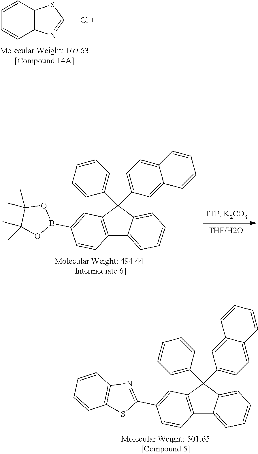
C1=CC2=C(C=C1)N=C([Cl +])S2.C12=C(C(C3=CC=CC=C3)(C3=CC=C4C(=C3)C=CC=C4)C3=CC=CC=C13)C=C(C1=NC3=C(S1)C=CC=C3)C=C2.C12=C(C(C3=CC=CC=C3)(C3=CC=C4C(=C3)C=CC=C4)C3=CC=CC=C13)C=C(B1OC(C)(C)C(C)(C)O1)C=C2
